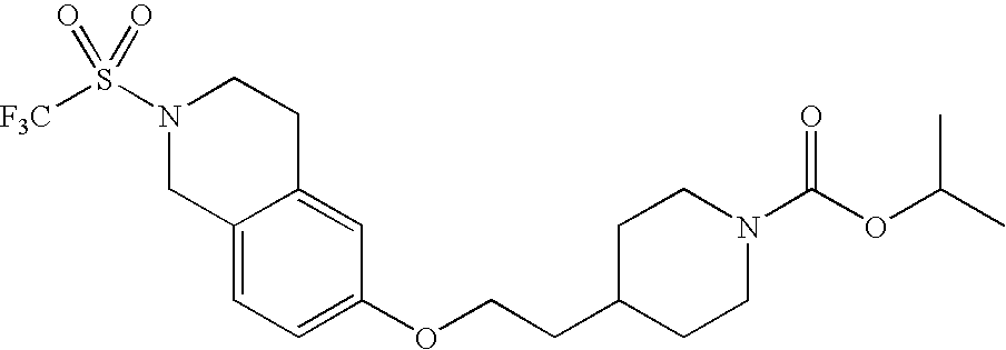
C12=CC=C(OCCC3CCN(C(OC(C)C)=O)CC3)C=C1CCN(S([F3C])(=O)=O)C2
